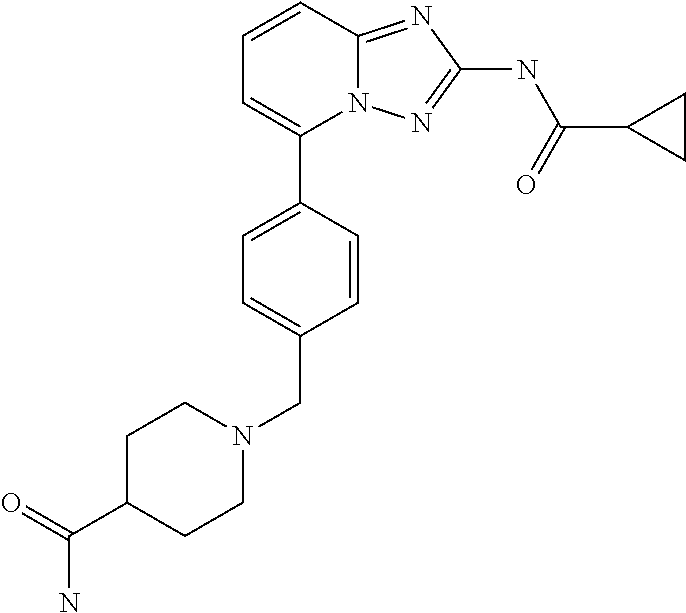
C1=CC2=NC(NC(=O)C3CC3)=NN2C(C2=CC=C(CN3CCC(C(=O)N)CC3)C=C2)=C1
